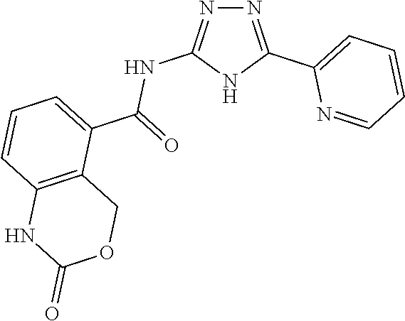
N1=C(C2=CC=CC=N2)NC(NC(C2=CC=CC3=C2COC(=O)N3)=O)=N1
